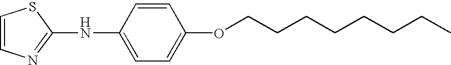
C1=CN=C(NC2=CC=C(OCCCCCCCC)C=C2)S1
